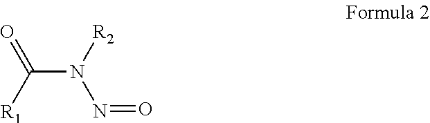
C(N([R2])N=O)([R1])=O
